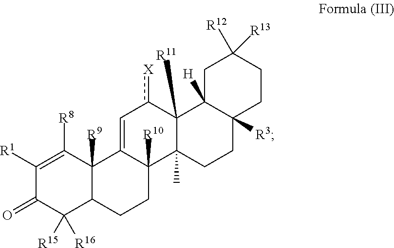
C1([R1])=C([R8])C2([R9])C(C([R16])([R15])C1=O)CCC1([R10])C2=Cc([X])C2([R11])C1(C)CCC1([R3])C2([H])CC([R12])([R13])CC1
